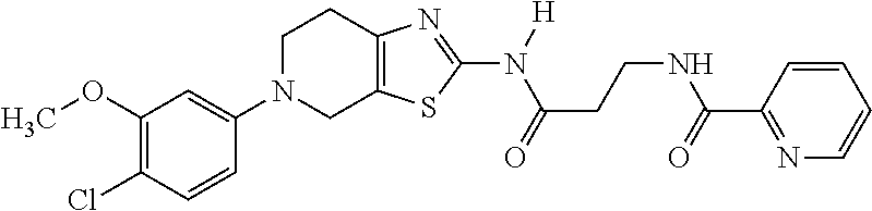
C1(OC)=C(Cl)C=CC(N2CC3=C(CC2)N=C(N([H])C(=O)CCNC(C2=NC=CC=C2)=O)S3)=C1
